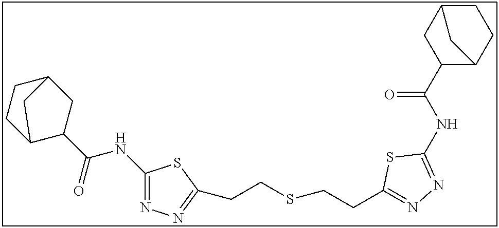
C1(NC(=O)C2CC3CCC2C3)=NN=C(CCSCCC2=NN=C(NC(C3CC4CCC3C4)=O)S2)S1
